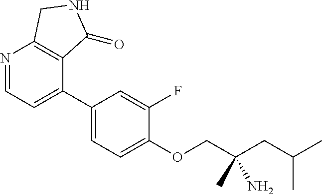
C1(C2=CC=NC3=C2C(=O)NC3)=CC=C(OCC(CC(C)C)(N)C)C(F)=C1
